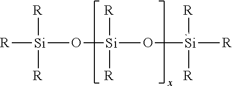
[R][Si](O[Si](O[Si]([R])([R])(C)[R])([R])[R])([R])[R]
